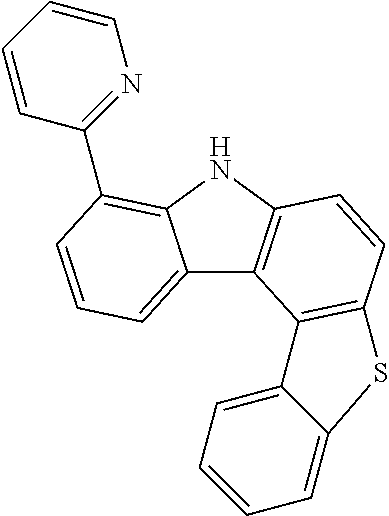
C12=CC=CC(C3=NC=CC=C3)=C1NC1=C2C2=C(C=C1)SC1=CC=CC=C21
